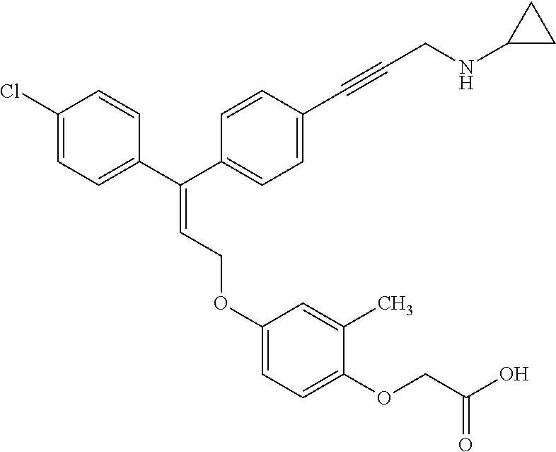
C(=C(C1=CC=C(Cl)C=C1)C1=CC=C(C#CCNC2CC2)C=C1)COC1=CC=C(OCC(O)=O)C(C)=C1
